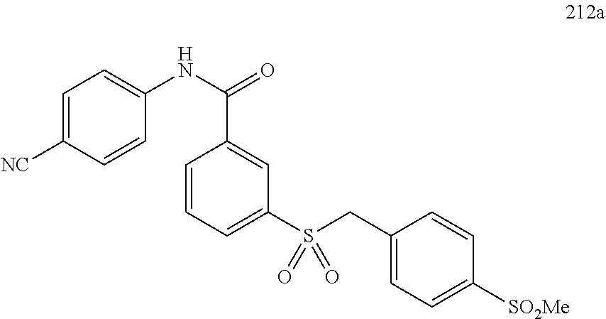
C1=C([NC])C=CC(NC(C2=CC(S(CC3=CC=C([SO2Me])C=C3)(=O)=O)=CC=C2)=O)=C1
